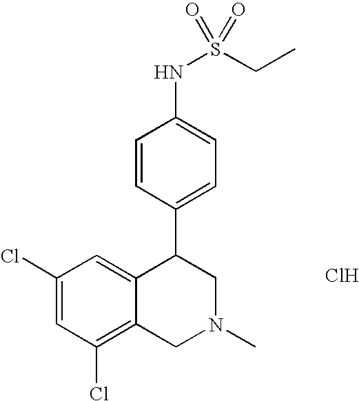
C1(Cl)=CC(Cl)=C2C(=C1)C(C1=CC=C(NS(CC)(=O)=O)C=C1)CN(C)C2.Cl
